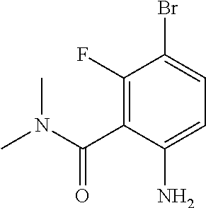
C1(F)=C(C(N(C)C)=O)C(N)=CC=C1Br
